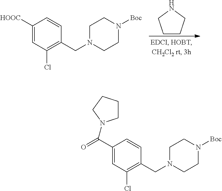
C1([HOOC])=CC(Cl)=C(CN2CCN([Boc])CC2)C=C1.C1CCNC1.C1(C(=O)N2CCCC2)=CC(Cl)=C(CN2CCN([Boc])CC2)C=C1
